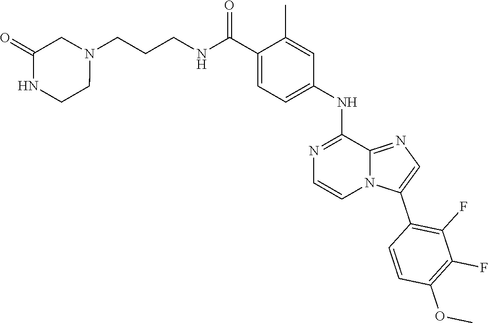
C1=C(C(NCCCN2CC(=O)NCC2)=O)C(C)=CC(NC2=NC=CN3C2=NC=C3C2=C(F)C(F)=C(OC)C=C2)=C1
